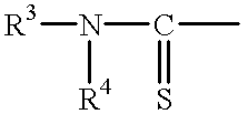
[R3]N(C(C)=S)[R4]
